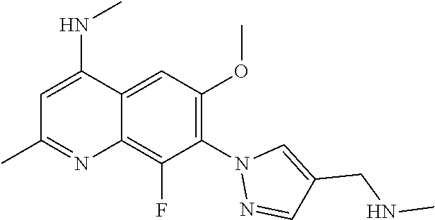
C1(N2N=CC(CNC)=C2)=C(OC)C=C2C(=C1F)N=C(C)C=C2NC
